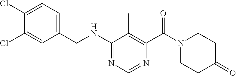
N(C1=NC=NC(C(N2CCC(=O)CC2)=O)=C1C)CC1=CC=C(Cl)C(Cl)=C1
